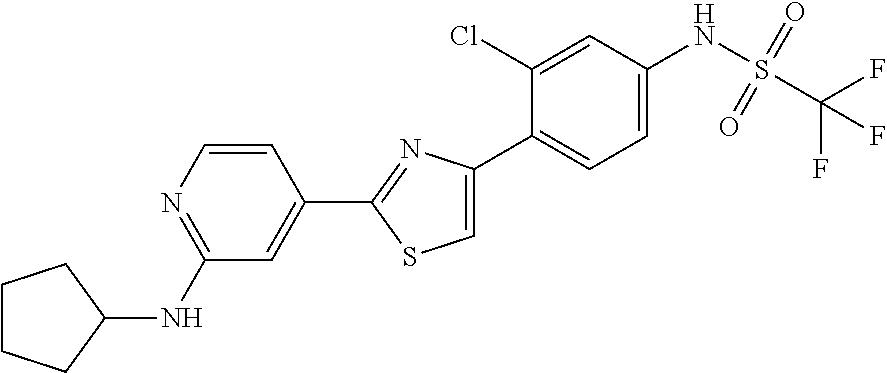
C1(C2=NC(C3=CC=C(NS(C(F)(F)F)(=O)=O)C=C3Cl)=CS2)=CC(NC2CCCC2)=NC=C1
